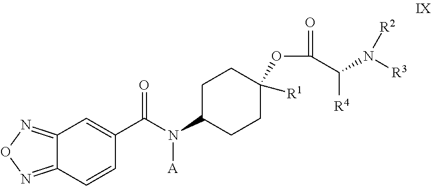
C1C(N(C(C2=CC3=NON=C3C=C2)=O)[A])CCC(OC(C(N([R3])[R2])[R4])=O)([R1])C1
